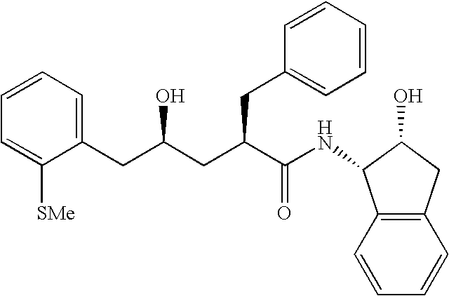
C12=C(C=CC=C1)C(NC(C(CC(CC1=CC=CC=C1[SMe])O)CC1=CC=CC=C1)=O)C(O)C2
